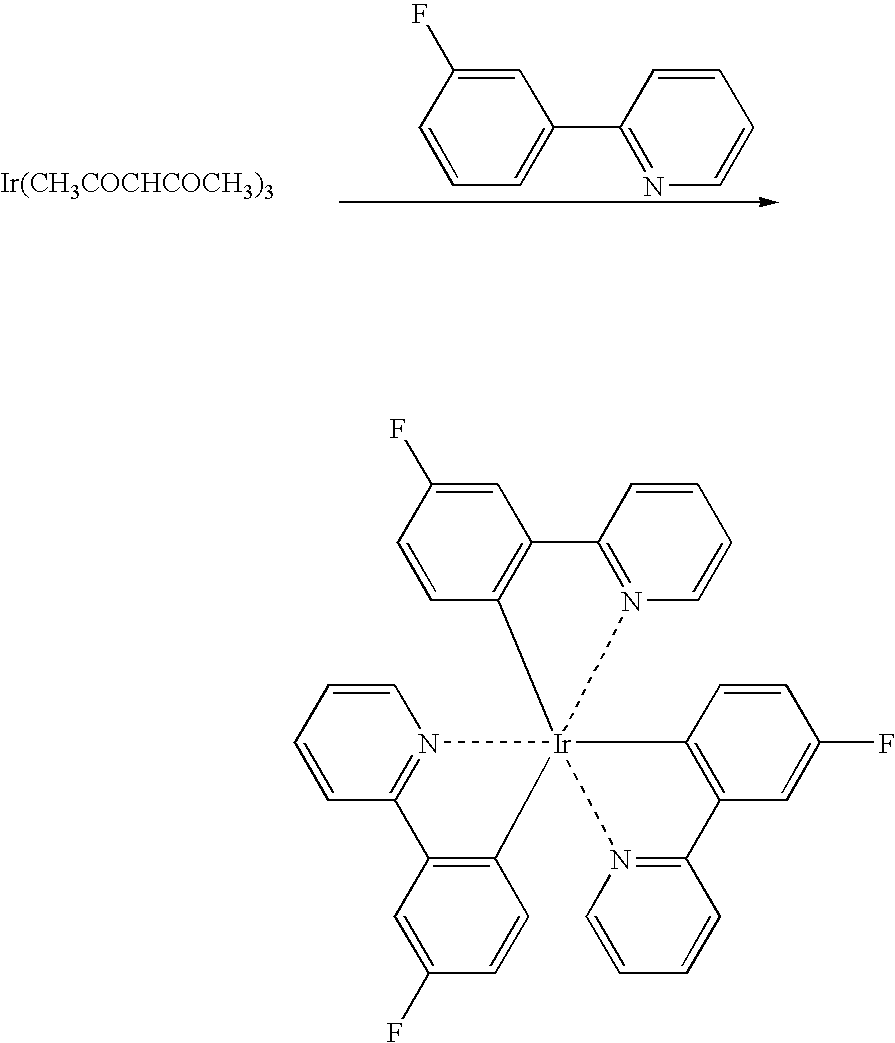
C1=CC=C(C2=NC=CC=C2)C=C1F.[Ir(CH3COCHCOCH3)3].C1=CC2=C(C=C1F)C1=N(C=CC=C1)[Ir]213(C2=C(C=C(F)C=C2)C2=N1C=CC=C2)C1=C(C=C(F)C=C1)C1=N3C=CC=C1
